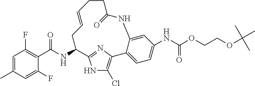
C1=C(C)C=C(F)C(C(NC2CC=CCCC(=O)NC3=CC(NC(=O)OCCOC(C)(C)C)=CC=C3C3=C(Cl)NC2=N3)=O)=C1F
